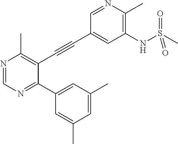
N1=CN=C(C2=CC(C)=CC(C)=C2)C(C#CC2=CC(NS(C)(=O)=O)=C(C)N=C2)=C1C
